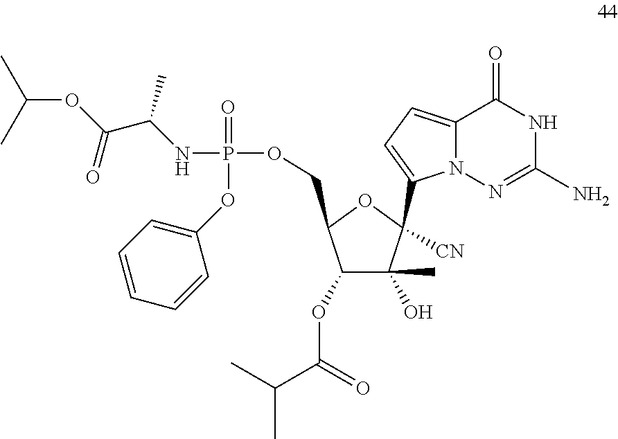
N(P(OCC1C(OC(C(C)C)=O)C(O)(C)C([CN])(C2=CC=C3N2N=C(N)NC3=O)O1)(=O)OC1=CC=CC=C1)C(C(OC(C)C)=O)C
